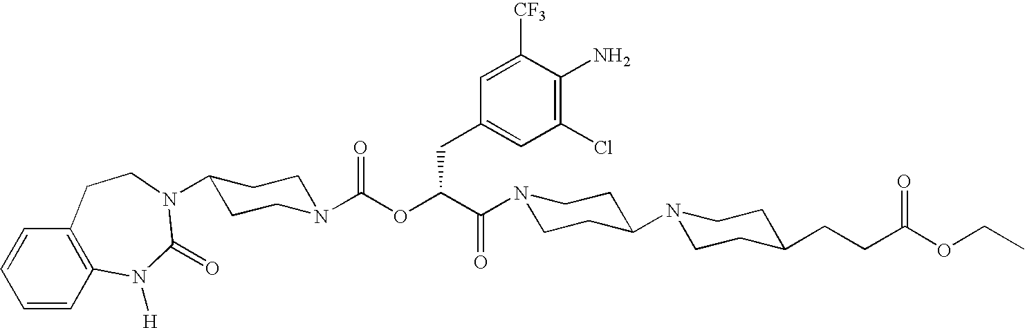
C1=CC2=C(C=C1)CCN(C1CCN(C(OC(C(N3CCC(N4CCC(CCC(OCC)=O)CC4)CC3)=O)CC3=CC(Cl)=C(N)C([CF3])=C3)=O)CC1)C(=O)N2[H]
